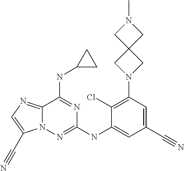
C12=NC=C(C#N)N1N=C(NC1=CC(C#N)=CC(N3CC4(C3)CN(C)C4)=C1Cl)N=C2NC1CC1
